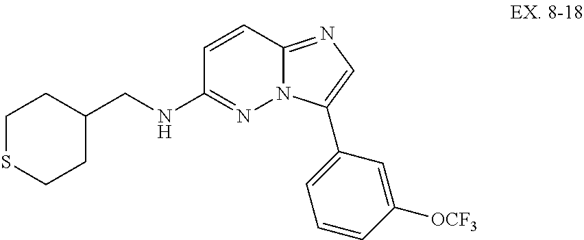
C1=CC2=NC=C(C3=CC=CC([OCF3])=C3)N2N=C1NCC1CCSCC1
